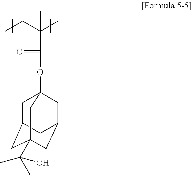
CC(C(=O)OC12CC3CC(C(C)(C)O)(CC(C1)C3)C2)(CC)C
